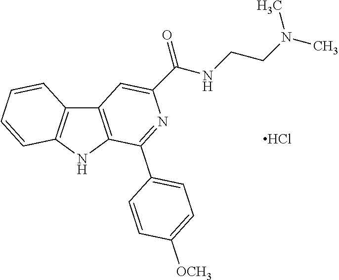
C12=C(NC3=C1C=CC=C3)C(C1=CC=C([OCH3])C=C1)=NC(C(NCCN(C)C)=O)=C2.Cl
